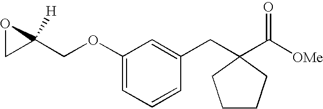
C1=CC(CC2(C(=O)[OMe])CCCC2)=CC(OCC2([H])CO2)=C1
